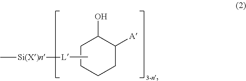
C1CCCC([A])C1O.C[L][Si(X)n]C
